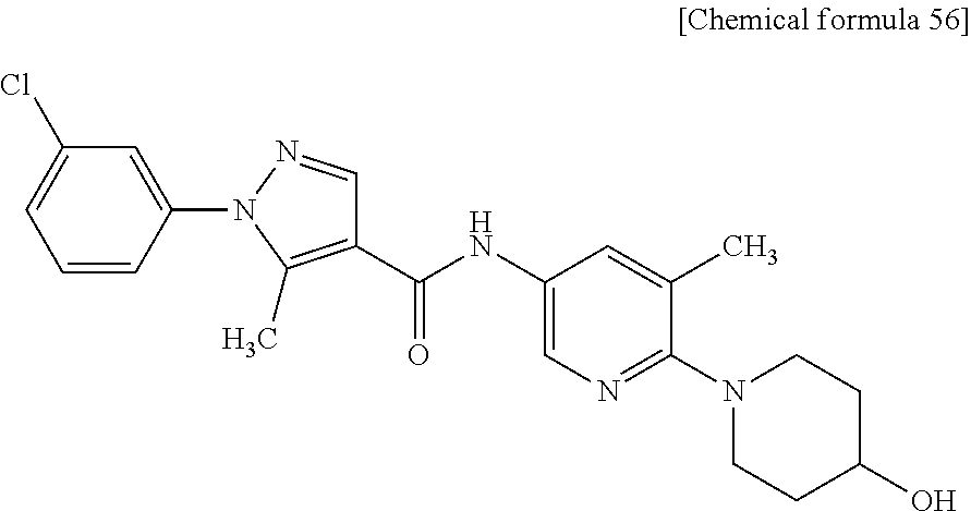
C1(C(NC2=CN=C(N3CCC(O)CC3)C(C)=C2)=O)=C(C)N(C2=CC(Cl)=CC=C2)N=C1
